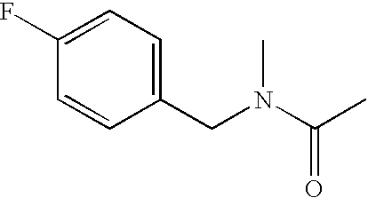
C1(F)=CC=C(CN(C(C)=O)C)C=C1
